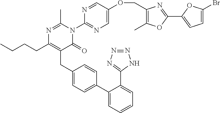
C1(C2=CC=C(CC3=C(CCCC)N=C(C)N(C4=NC=C(OCC5=C(C)OC(C6=CC=C(Br)O6)=N5)C=N4)C3=O)C=C2)=CC=CC=C1C1=NN=NN1
